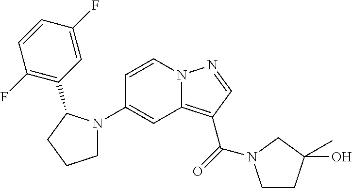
C1(N2CCCC2C2=C(F)C=CC(F)=C2)=CC2=C(C(=O)N3CCC(O)(C)C3)C=NN2C=C1
